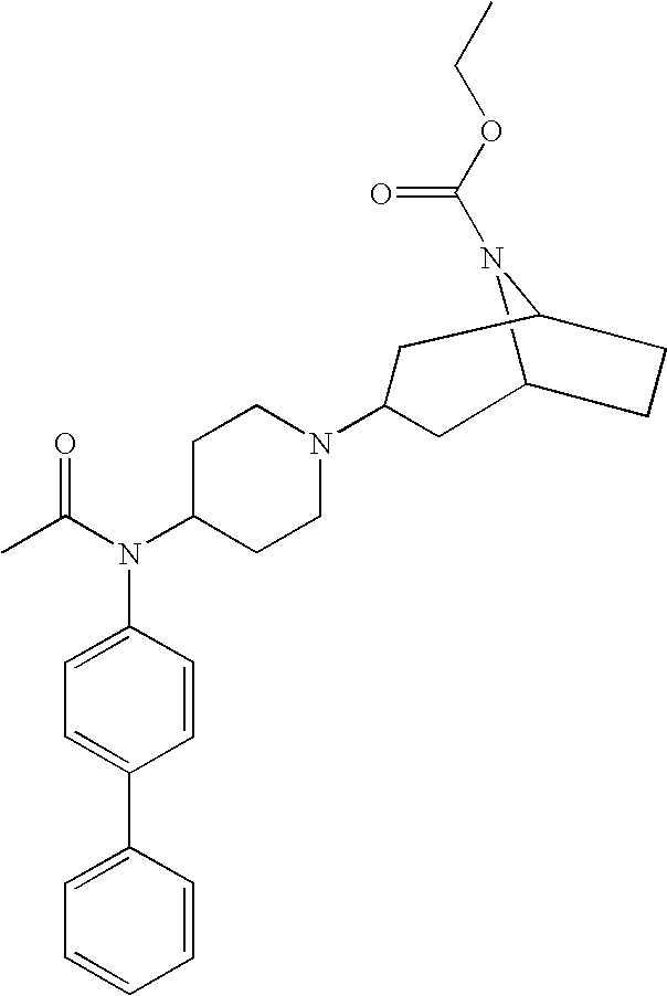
C12N(C(OCC)=O)C(CC1)CC(N1CCC(N(C(C)=O)C3=CC=C(C4=CC=CC=C4)C=C3)CC1)C2
